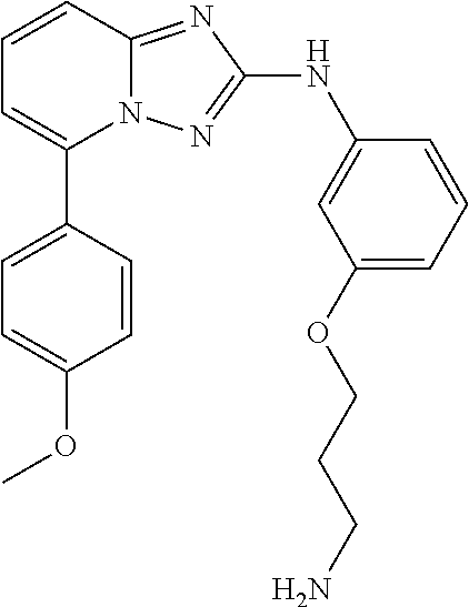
N12C(=NC(NC3=CC(OCCCN)=CC=C3)=N1)C=CC=C2C1=CC=C(OC)C=C1
